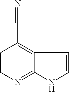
C1=CN=C2C(=C1C#N)C=CN2
